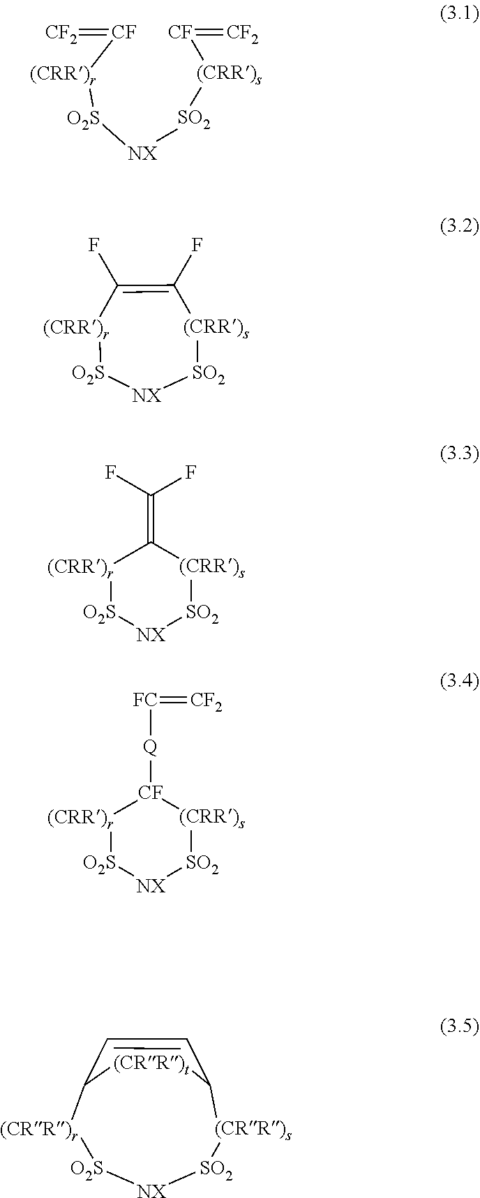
[CF]([(CRR)r][O2S][NX][SO2][(CRR)s][CF]=[CF2])=[CF2].C1(=C(F)F)[(CRR)r][O2S][NX][SO2][(CRR)s]1.[(CRR)r]1[O2S][NX][SO2][(CRR)s]C(F)=C1F.[O2S]1[NX][SO2][(CRR)s]C2[(CRR)t]C([(CRR)r]1)C=C2.[CF]1([Q][FC]=[CF2])[(CRR)r][O2S][NX][SO2][(CRR)s]1
